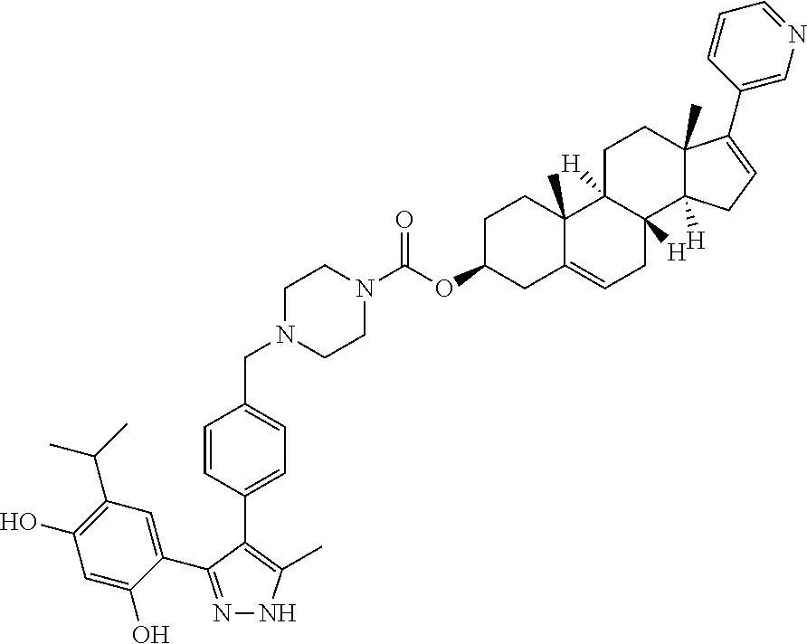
C1C2([H])C([H])(C3([H])C(C)(C1)C(C1=CN=CC=C1)=CC3)CC=C1C2(C)CCC(OC(N2CCN(CC3=CC=C(C4=C(C)NN=C4C4=CC(C(C)C)=C(O)C=C4O)C=C3)CC2)=O)C1
